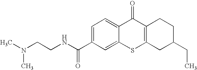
C1(C(NCCN(C)C)=O)=CC=C2C(=C1)SC1=C(C2=O)CCC(CC)C1
